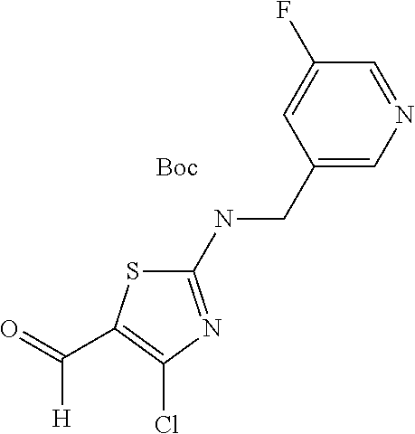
C1(CNC2=NC(Cl)=C(C(=O)[H])S2)=CN=CC(F)=C1.[Boc]
